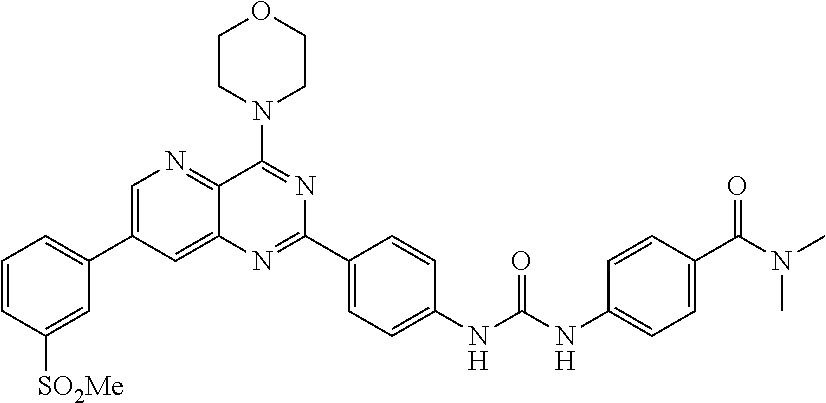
C1=C(C2=CC=CC([SO2Me])=C2)C=C2C(=N1)C(N1CCOCC1)=NC(C1=CC=C(NC(NC3=CC=C(C(N(C)C)=O)C=C3)=O)C=C1)=N2
